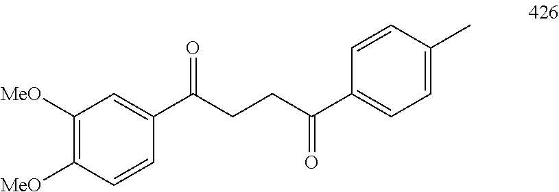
C1([MeO])=C([MeO])C=CC(C(CCC(C2=CC=C(C)C=C2)=O)=O)=C1
